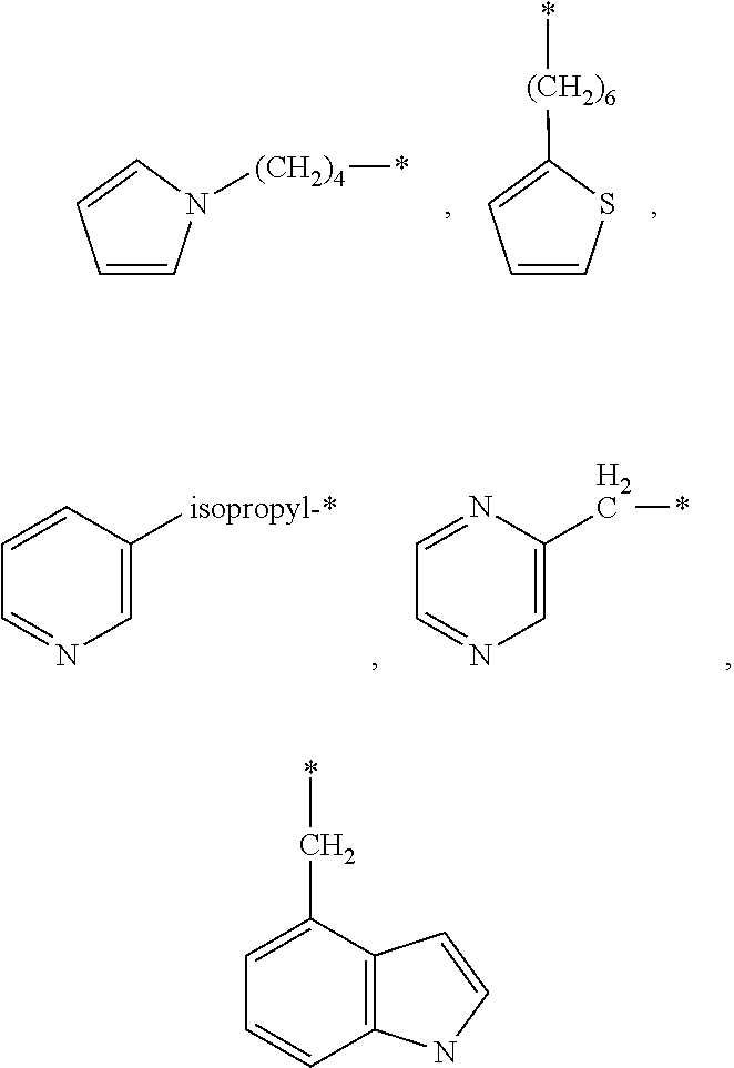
C1=CN([(CH2)4]*)C=C1.C1=CSC([(CH2)6]*)=C1.C1=CC([isopropyl-*])=CN=C1.C1=NC(C*)=CN=C1.C1=C(C*)C2=C(C=C1)NC=C2
